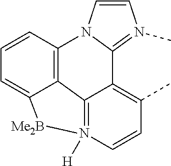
C1=CN2C(=N1C)C1=C(C)C=CN3([H])=C1C1=C2C=CC=C1[Me2B]3
